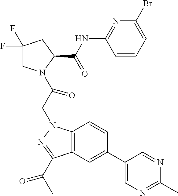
C1(F)(F)CN(C(CN2C3=C(C(C(C)=O)=N2)C=C(C2=CN=C(C)N=C2)C=C3)=O)C(C(NC2=NC(Br)=CC=C2)=O)C1
